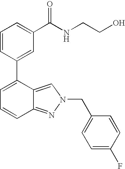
C1=CC(C2=CC=CC3=NN(CC4=CC=C(F)C=C4)C=C23)=CC(C(NCCO)=O)=C1
